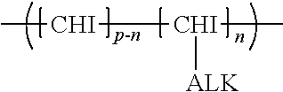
[CHI]([CHI](C)[ALK])C
